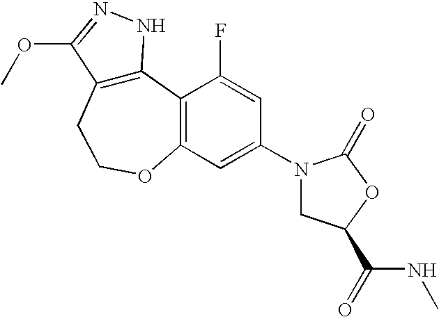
C12=C(CCOC3=C1C(F)=CC(N1CC(C(NC)=O)OC1=O)=C3)C(OC)=NN2
